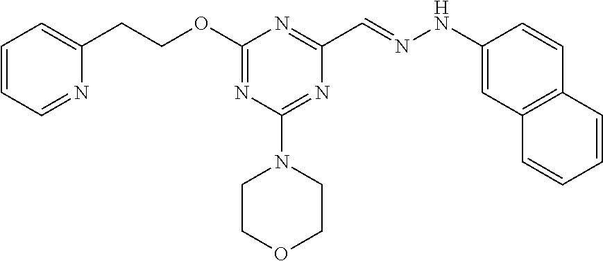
C1(CCOC2=NC(N3CCOCC3)=NC(C=NNC3=CC4=C(C=C3)C=CC=C4)=N2)=CC=CC=N1
